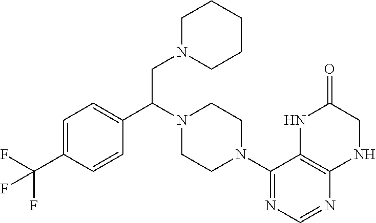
C1=C(C(F)(F)F)C=CC(C(N2CCN(C3=NC=NC4=C3NC(=O)CN4)CC2)CN2CCCCC2)=C1
